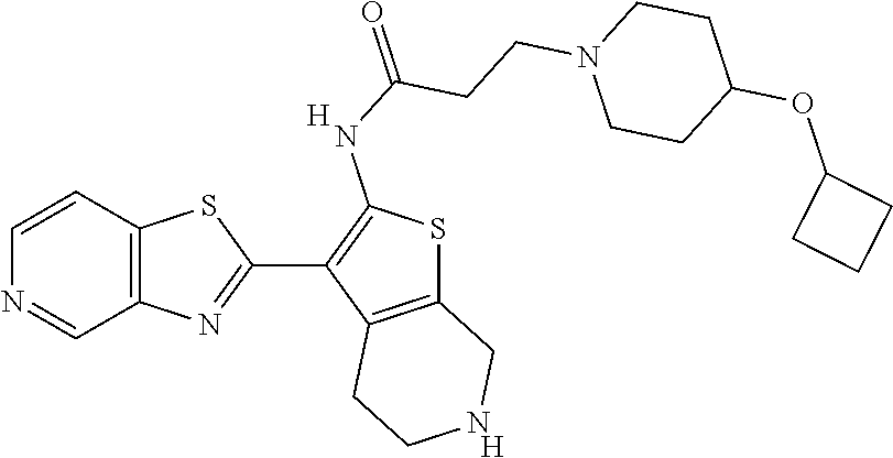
C12=C(C=CN=C1)SC(C1=C(NC(=O)CCN3CCC(OC4CCC4)CC3)SC3=C1CCNC3)=N2.[H].[H]
